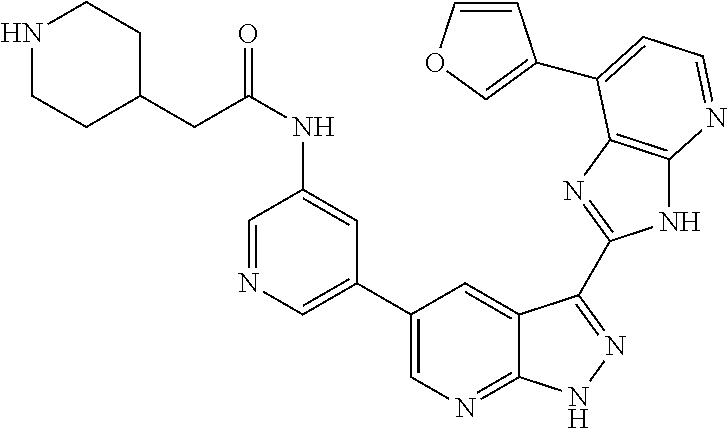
C1(C2=CN=CC(NC(CC3CCNCC3)=O)=C2)=CN=C2C(=C1)C(C1=NC3=C(N1)N=CC=C3C1=COC=C1)=NN2
